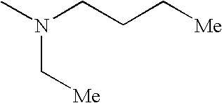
CN(CCC[Me])C[Me]
